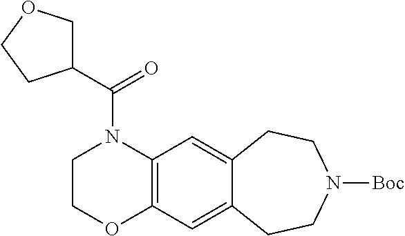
C12=C(C=C3C(=C1)CCN([Boc])CC3)OCCN2C(C1COCC1)=O
